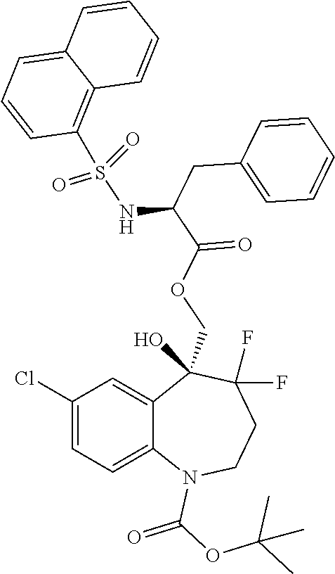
C1(Cl)=CC=C2C(=C1)C(COC(C(CC1=CC=CC=C1)NS(C1=C3C(=CC=C1)C=CC=C3)(=O)=O)=O)(O)C(F)(F)CCN2C(OC(C)(C)C)=O
